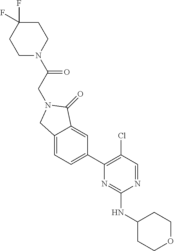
C(CN1CC2=CC=C(C3=C(Cl)C=NC(NC4CCOCC4)=N3)C=C2C1=O)(=O)N1CCC(F)(F)CC1
